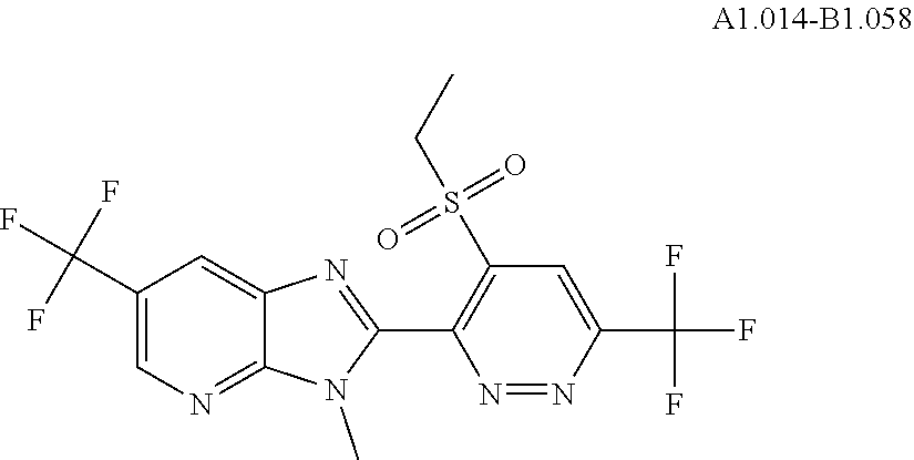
N1=NC(C(F)(F)F)=CC(S(=O)(=O)CC)=C1C1=NC2=CC(C(F)(F)F)=CN=C2N1C
